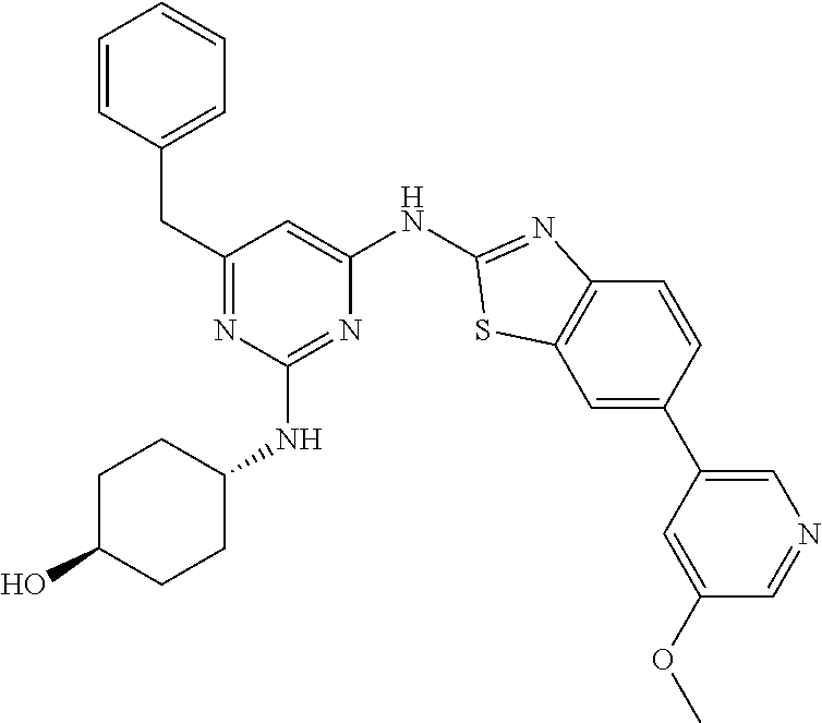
C1=C(C2=CN=CC(OC)=C2)C=CC2=C1SC(NC1=CC(CC3=CC=CC=C3)=NC(NC3CCC(O)CC3)=N1)=N2
